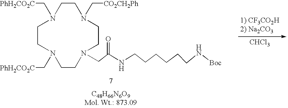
C1CN(C[CO2CH2Ph])CCN(CC(NCCCCCCN[Boc])=O)CCN(C[PhH2CO2C])CCN1C[PhH2CO2C].[CHCl3]
